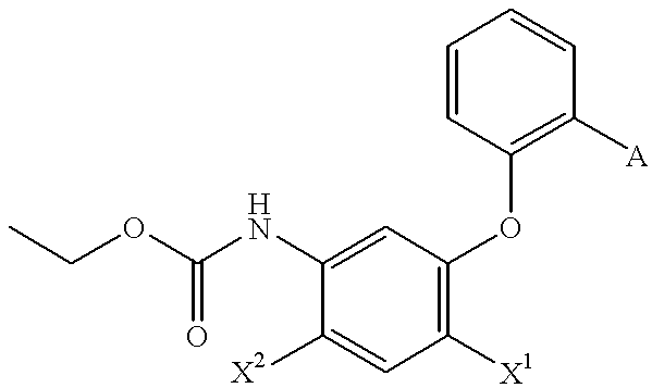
CCOC(NC1=CC(OC2=C([A])C=CC=C2)=C([X1])C=C1[X2])=O
